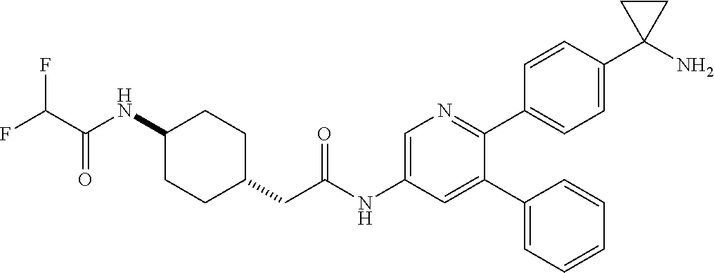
C1(NC(C(F)F)=O)CCC(CC(NC2=CN=C(C3=CC=C(C4(N)CC4)C=C3)C(C3=CC=CC=C3)=C2)=O)CC1
